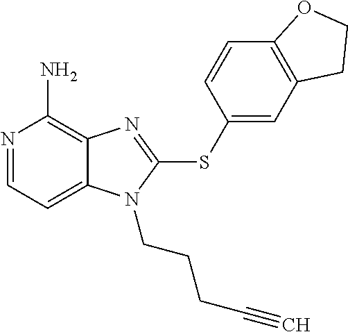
N1=CC=C2C(=C1N)N=C(SC1=CC3=C(C=C1)OCC3)N2CCCC#C
